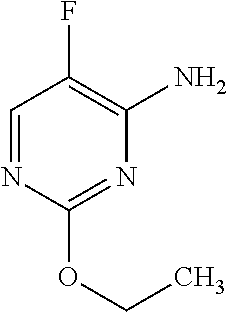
O(C1=NC(N)=C(F)C=N1)CC
